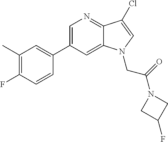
C1=C(C2=CC(C)=C(F)C=C2)C=C2C(=N1)C(Cl)=CN2CC(N1CC(F)C1)=O
